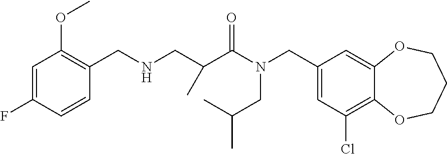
C1(CN(CC(C)C)C(=O)C(C)CNCC2=C(OC)C=C(F)C=C2)=CC(Cl)=C2C(=C1)OCCCO2
